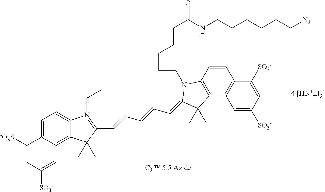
C1=C2C(=C3C(=C1)[N+](CC)=C(C=CC=CC=C1N(CCCCCC(NCCCCCC[N3])=O)C4=C(C5=C(C=C4)C([SO3-])=CC([SO3-])=C5)C1(C)C)C3(C)C)C=C([SO3-])C=C2[-O3S]
